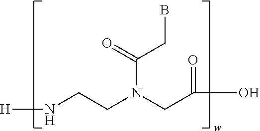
[H]NCCN(CC(=O)O)C(=O)CB
